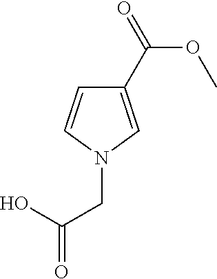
C1(C(=O)OC)=CN(CC(=O)O)C=C1
